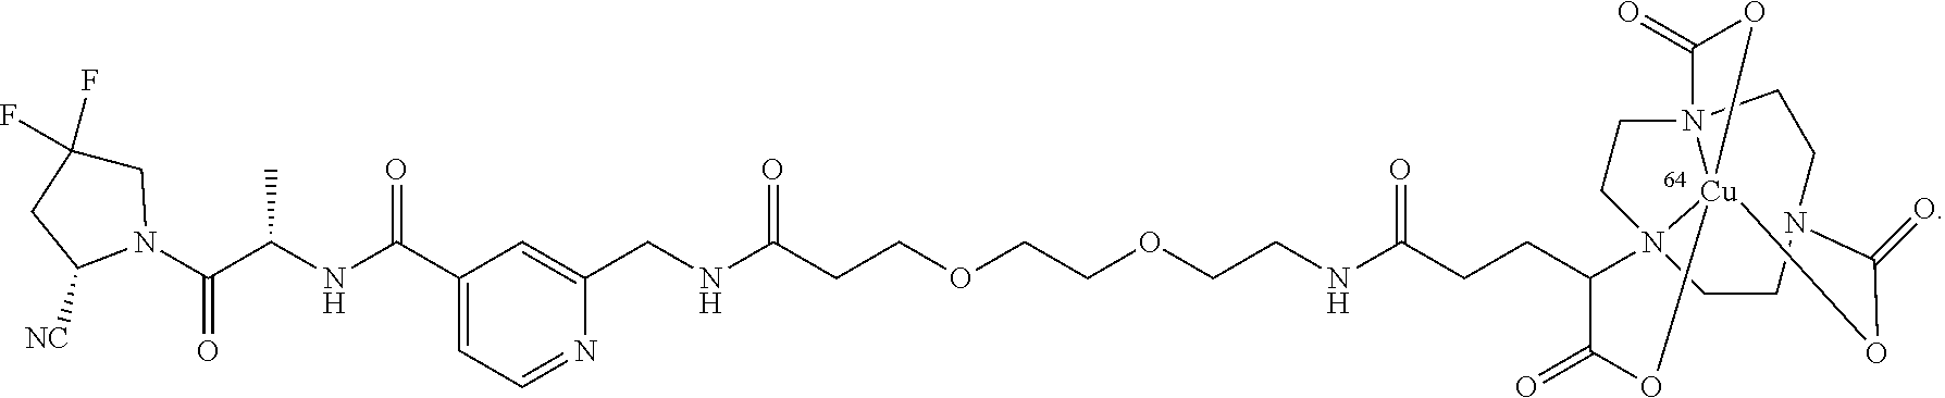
C1C(F)(F)CC([NC])N1C(C(NC(C1=CC=NC(CNC(CCOCCOCCNC(CCC2C(=O)O[Cu]345N26CCN(CCN3(CC6)C(=O)O4)C(=O)O5)=O)=O)=C1)=O)C)=O
